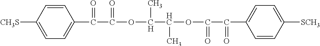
C1=CC([CH3S])=CC=C1C(C(OC(C(OC(=O)C(C1=CC=C([SCH3])C=C1)=O)C)C)=O)=O
